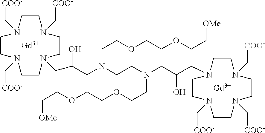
C1N(C[COO-])CCN(C[COO-])CCN(CC(CN(CCN(CC(CN2CCN(C[COO-])CCN(C[COO-])CCN(C[COO-])CC2)O)CCOCCOCC[OMe])CCOCCOCC[OMe])O)CCN(C[COO-])C1.[Gd].[Gd]
